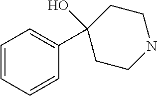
C1CNCCC1(C1=CC=CC=C1)O
